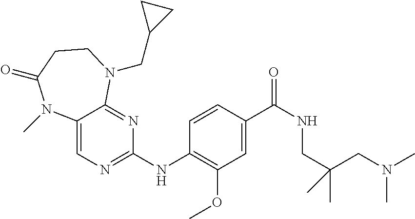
C12=CN=C(NC3=C(OC)C=C(C(NCC(C)(CN(C)C)C)=O)C=C3)N=C1N(CC1CC1)CCC(=O)N2C
